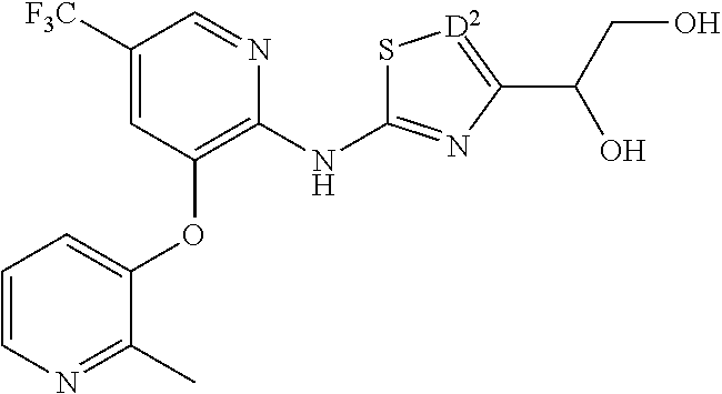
[F3C]C1=CC(OC2=CC=CN=C2C)=C(NC2=NC(C(CO)O)=[D2]S2)N=C1
